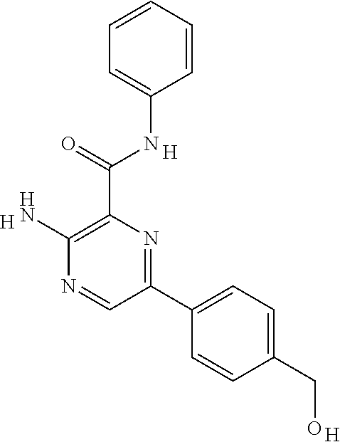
C1=CC=CC=C1NC(C1=C(N)N=CC(C2=CC=C(CO)C=C2)=N1)=O.[H].[H].[H]
